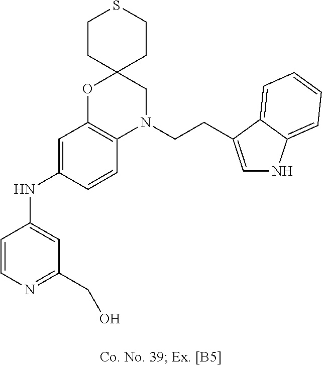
C1=CN=C(CO)C=C1NC1=CC2=C(C=C1)N(CCC1=CNC3=CC=CC=C31)CC1(O2)CCSCC1
